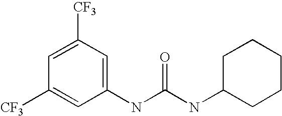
C1(NC(=O)NC2CCCCC2)=CC([CF3])=CC([CF3])=C1
